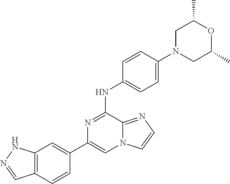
C1(C2=CC3=C(C=C2)C=NN3)=CN2C(=NC=C2)C(NC2=CC=C(N3CC(C)OC(C)C3)C=C2)=N1
